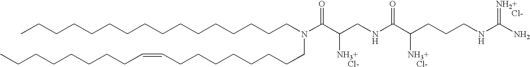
CCCCCCCCCCCCCCCCN(C(C([NH3+     Cl-])CNC(C([NH3+    Cl-])CCCNC(N)=[NH2+       Cl-])=O)=O)CCCCCCCCC=CCCCCCCCC
